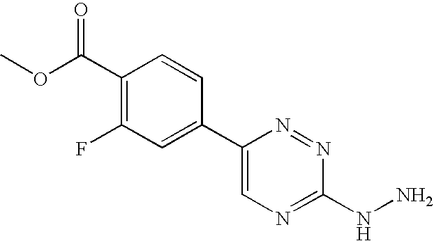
C1(C2=CC(F)=C(C(OC)=O)C=C2)=CN=C(NN)N=N1
